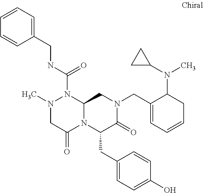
N1(C)CC(=O)N2C(N1C(NCC1=CC=CC=C1)=O)CN(CC1=CC=CCC1N(C)C1CC1)C(=O)C2CC1=CC=C(O)C=C1
